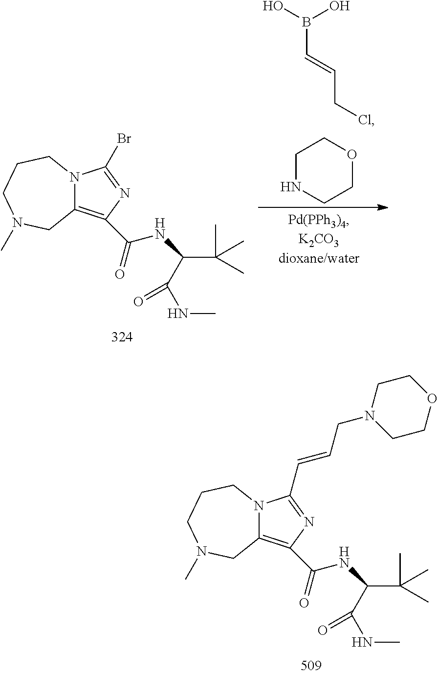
C(B(O)O)=CCCl.C1NCCOC1.N12C(=C(C(=O)NC(C(C)(C)C)C(NC)=O)N=C1Br)CN(C)CCC2.N12C(=C(C(=O)NC(C(C)(C)C)C(NC)=O)N=C1C=CCN1CCOCC1)CN(C)CCC2
